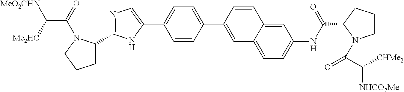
C1C(C2=NC=C(C3=CC=C(C4=CC5=CC=C(NC(=O)C6CCCN6C(C([CHMe2])[NHCO2Me])=O)C=C5C=C4)C=C3)N2)N(C(=O)C([Me2HC])[MeO2CHN])CC1
